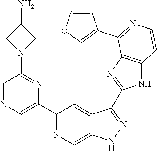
C1(C2=NC=C3C(=C2)C(C2=NC4=C(N2)C=CN=C4C2=COC=C2)=NN3)=CN=CC(N2CC(N)C2)=N1
